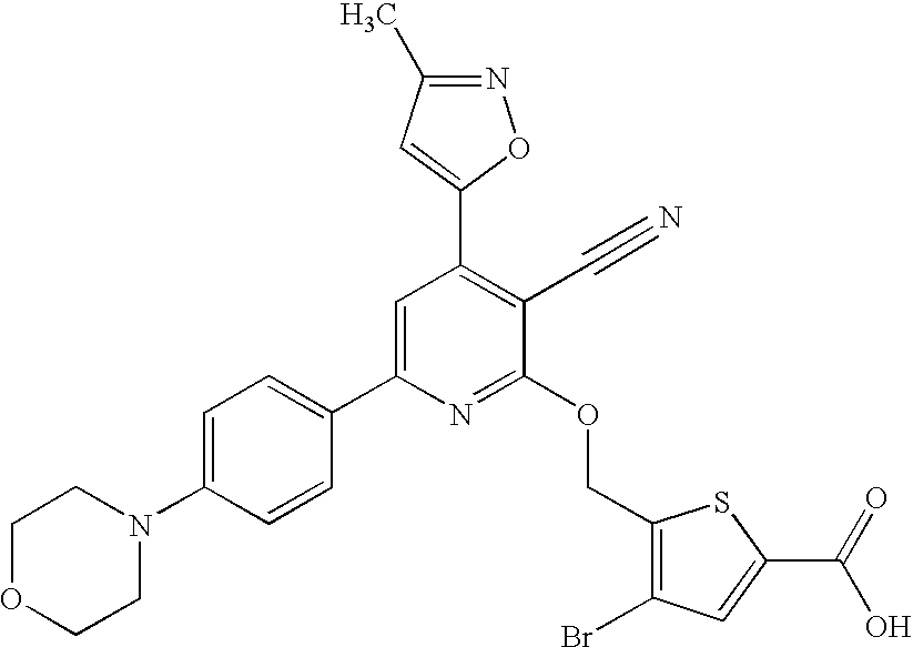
C1OCCN(C2=CC=C(C3=CC(C4=CC(C)=NO4)=C(C#N)C(OCC4=C(Br)C=C(C(=O)O)S4)=N3)C=C2)C1
